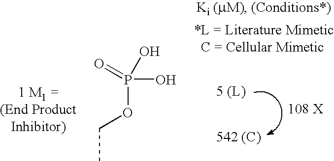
O=P(OCC)(O)O.[542 (C)]
